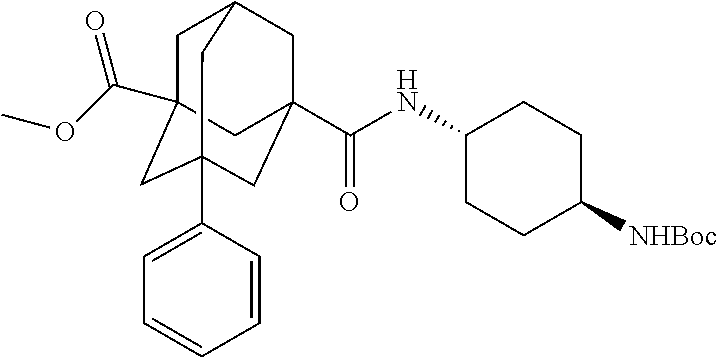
C1C2(C(OC)=O)CC3(C4=CC=CC=C4)CC(C(NC4CCC([NHBoc])CC4)=O)(CC1C3)C2
